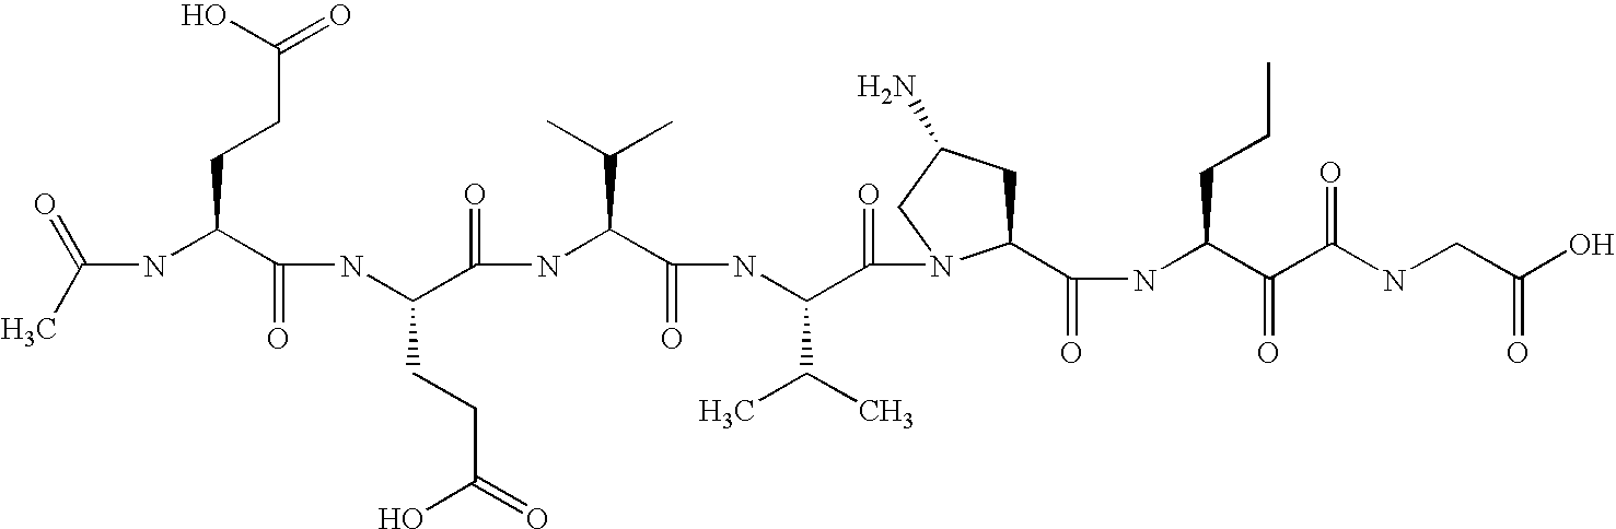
CC(=O)NC(C(NC(C(NC(C(NC(C(=O)N1C(C(NC(C(C(NCC(O)=O)=O)=O)CCC)=O)CC(N)C1)C(C)C)=O)C(C)C)=O)CCC(O)=O)=O)CCC(=O)O
